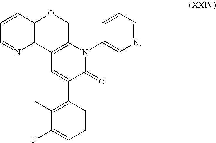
C12=C(C=CC=N1)OCC1=C2C=C(C2=C(C)C(F)=CC=C2)C(=O)N1C1=CN=CC=C1
